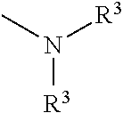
N([R3])(C)[R3]
